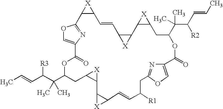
CC=CC(C(C1CC2C([X]2)C2[X]C2C=CC([R1])CC2=NC(=CO2)C(=O)OC(C(C)(C)C(C=CC)[R2])CC2C(C3C(C=CC4C(C5=NC(=CO5)C(=O)O1)[X]4)[X]3)[X]2)(C)C)[R3]
